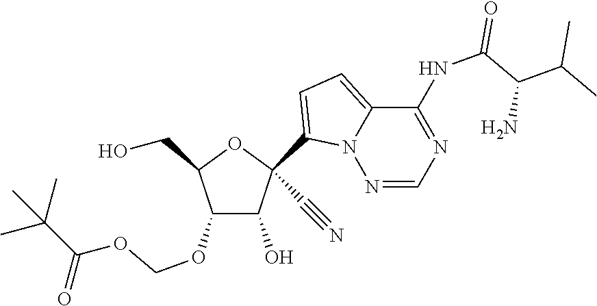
OCC1OC(C#N)(C2=CC=C3C(NC(=O)C(C(C)C)N)=NC=NN32)C(O)C1OCOC(C(C)(C)C)=O
